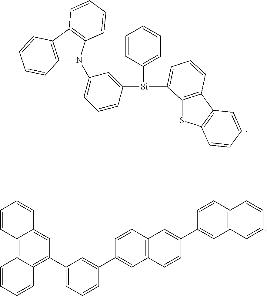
C1=CC([Si](C)(C2=CC(N3C4=C(C5=C3C=CC=C5)C=CC=C4)=CC=C2)C2=CC=CC3=C2SC2=C3C=CC=C2)=CC=C1.C12=C3C(=C(C4=CC=CC(C5=CC6=C(C=C5)C=C(C5=CC7=C(C=C5)C=CC=C7)C=C6)=C4)C=C1C=CC=C2)C=CC=C3
